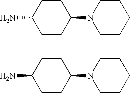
C1(N)CCC(N2CCCCC2)CC1.C1(N)CCC(N2CCCCC2)CC1
